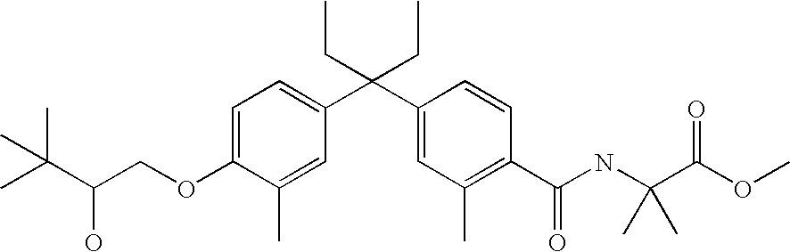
C1=C(C)C(OCC(C(C)(C)C)O)=CC=C1C(C1=CC(C)=C(C(NC(C(OC)=O)(C)C)=O)C=C1)(CC)CC
